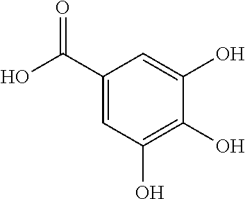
C1(C(O)=O)=CC(O)=C(O)C(O)=C1
